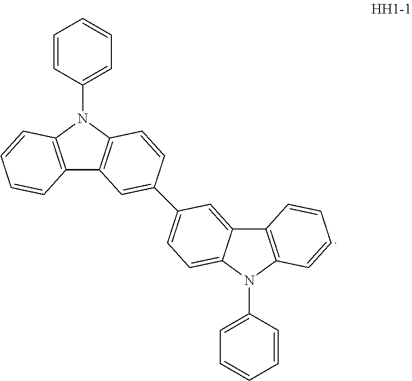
C1=CC(N2C3=C(C4=C2C=CC(C2=CC=C5N(C6=CC=CC=C6)C6=C(C5=C2)C=CC=C6)=C4)C=CC=C3)=CC=C1
